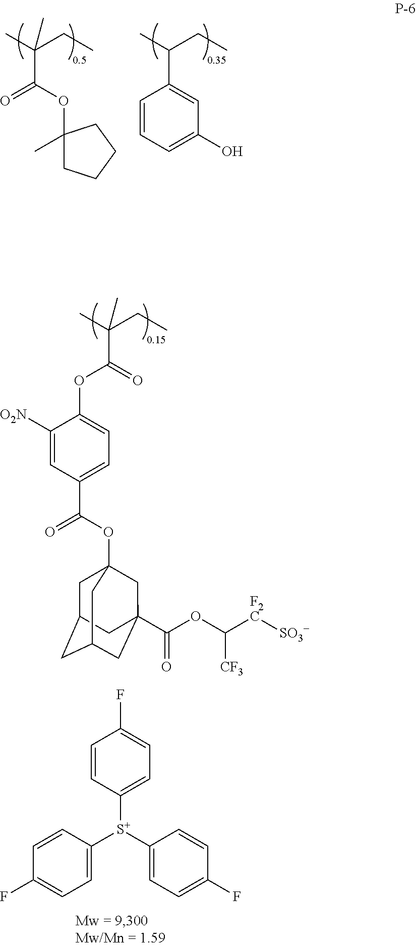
C1(C(C)CC)=CC(O)=CC=C1.C1(OC(=O)C(C)(CC)C)(C)CCCC1.C1=CC([S+](C2=CC=C(F)C=C2)C2=CC=C(F)C=C2)=CC=C1F.O=C(OC1=CC=C(C(OC23CC4CC(CC(C(OC([F2C][SO3-])[CF3])=O)(C2)C4)C3)=O)C=C1[O2N])C(C)(CC)C
